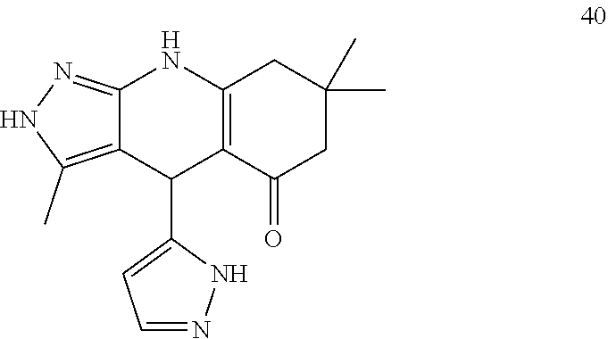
C12=NNC(C)=C1C(C1=CC=NN1)C1=C(N2)CC(C)(C)CC1=O
